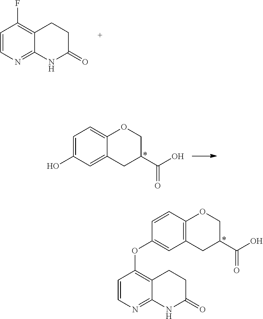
C1=C(O)C=C2C(=C1)OCC(C(O)=O)C2.C12=C(OCC(C(O)=O)C1)C=CC(OC1=C3C(=NC=C1)NC(=O)CC3)=C2.C1=CN=C2C(=C1F)CCC(=O)N2
